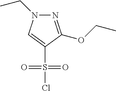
N1=C(OCC)C(S(Cl)(=O)=O)=CN1CC
